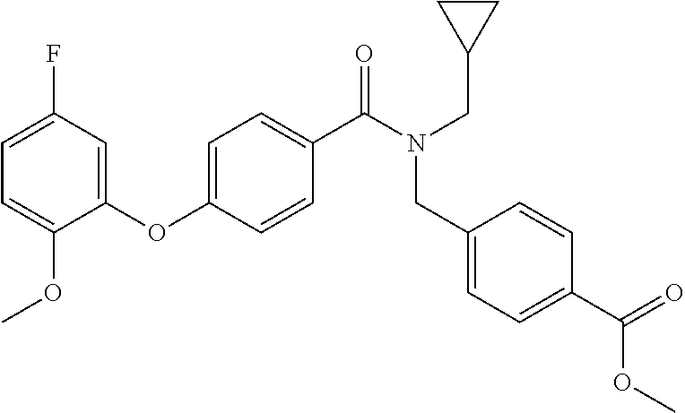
O(C1=CC=C(C(N(CC2CC2)CC2=CC=C(C(=O)OC)C=C2)=O)C=C1)C1=CC(F)=CC=C1OC
